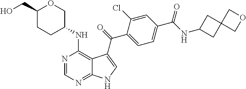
C1(C(NC2CC3(C2)COC3)=O)=CC=C(C(=O)C2=CNC3=NC=NC(NC4COC(CO)CC4)=C32)C(Cl)=C1
